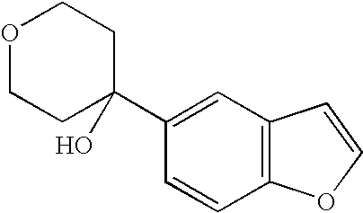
O1CCC(C2=CC3=C(C=C2)OC=C3)(O)CC1
